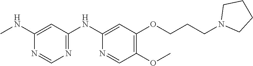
C1(NC)=CC(NC2=CC(OCCCN3CCCC3)=C(OC)C=N2)=NC=N1
